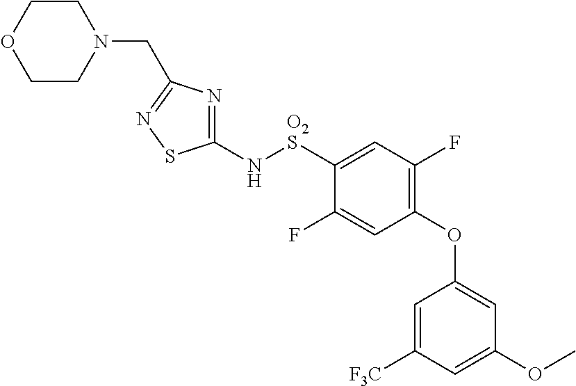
C1(N[O2S]C2=CC(F)=C(OC3=CC(OC)=CC([F3C])=C3)C=C2F)=NC(CN2CCOCC2)=NS1
